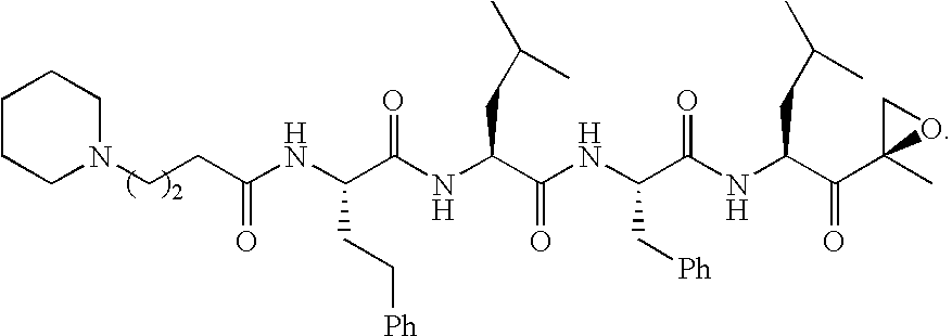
C(CC(NC(C(NC(C(NC(C(NC(C(C1(C)OC1)=O)CC(C)C)=O)C[Ph])=O)CC(C)C)=O)CC[Ph])=O)N1CCCCC1
